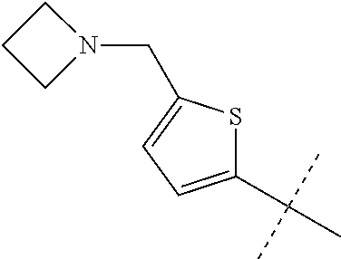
C1(C(C)(C)C)=CC=C(CN2CCC2)S1
